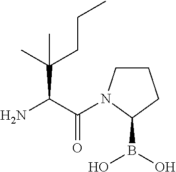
C1CN(C(C(N)C(CCC)(C)C)=O)C(B(O)O)C1
